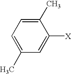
C1(C)=CC=C(C)C=C1[X]
